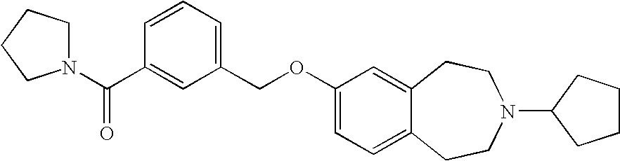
C1(C(=O)N2CCCC2)=CC(COC2=CC=C3C(=C2)CCN(C2CCCC2)CC3)=CC=C1
